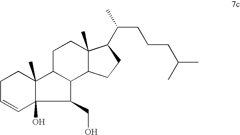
C1C=CC2(O)C(C)(C1)C1C(C2CO)C2C(C)(CC1)C(C(CCCC(C)C)C)CC2
